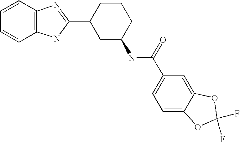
C1=CC2=C(C=C1)NC(C1CC(NC(C3=CC=C4C(=C3)OC(F)(F)O4)=O)CCC1)=N2
